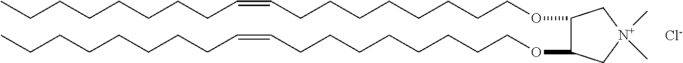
[Cl-].O(CCCCCCCCC=CCCCCCCCC)C1C(OCCCCCCCCC=CCCCCCCCC)C[N+](C)(C)C1
